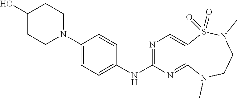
C1(O)CCN(C2=CC=C(NC3=NC=C4C(=N3)N(C)CCN(C)S4(=O)=O)C=C2)CC1
